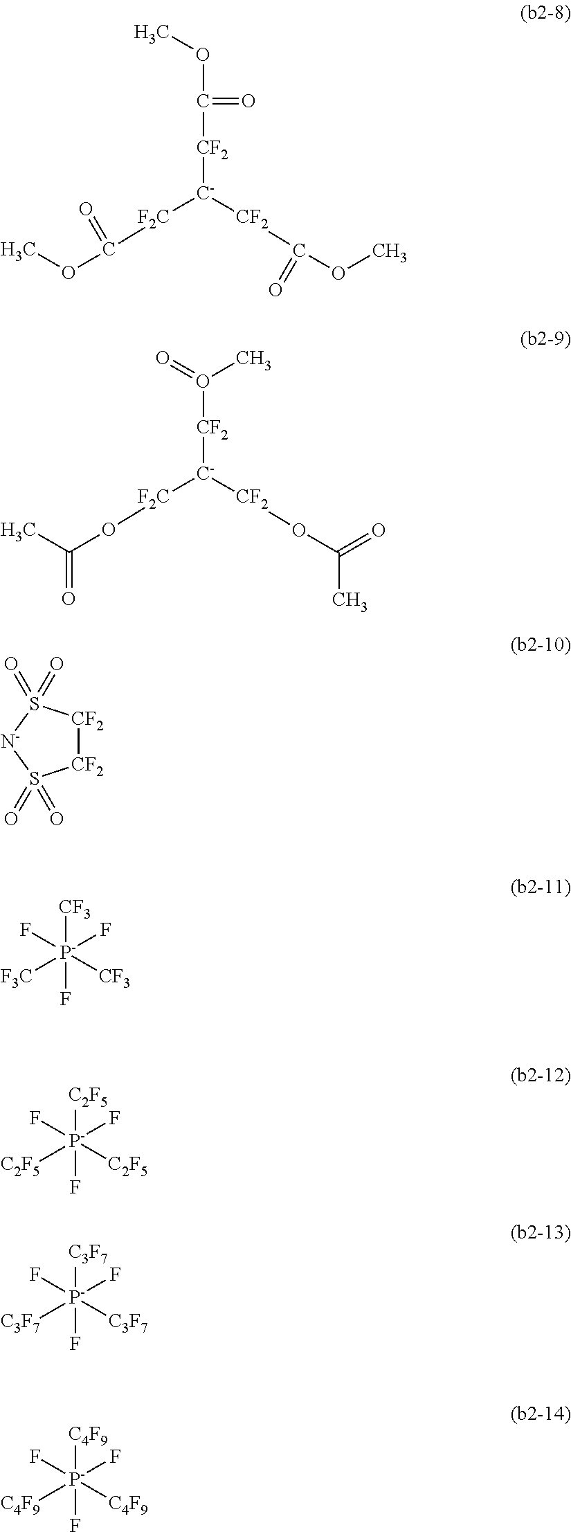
O(C([CF2][C-]([F2C]C(OC)=O)[CF2]C(OC)=O)=O)C.O([CF2][C-]([F2C]OC(C)=O)[CF2]OC(=O)C)(=O)C.[CF2]1[CF2]S(=O)(=O)[N-]S1(=O)=O.F[P-](F)([CF3])(F)([CF3])[F3C].F[P-](F)([C2F5])(F)([C2F5])[C2F5].F[P-](F)([C3F7])(F)([C3F7])[C3F7].F[P-](F)([C4F9])(F)([C4F9])[C4F9]
